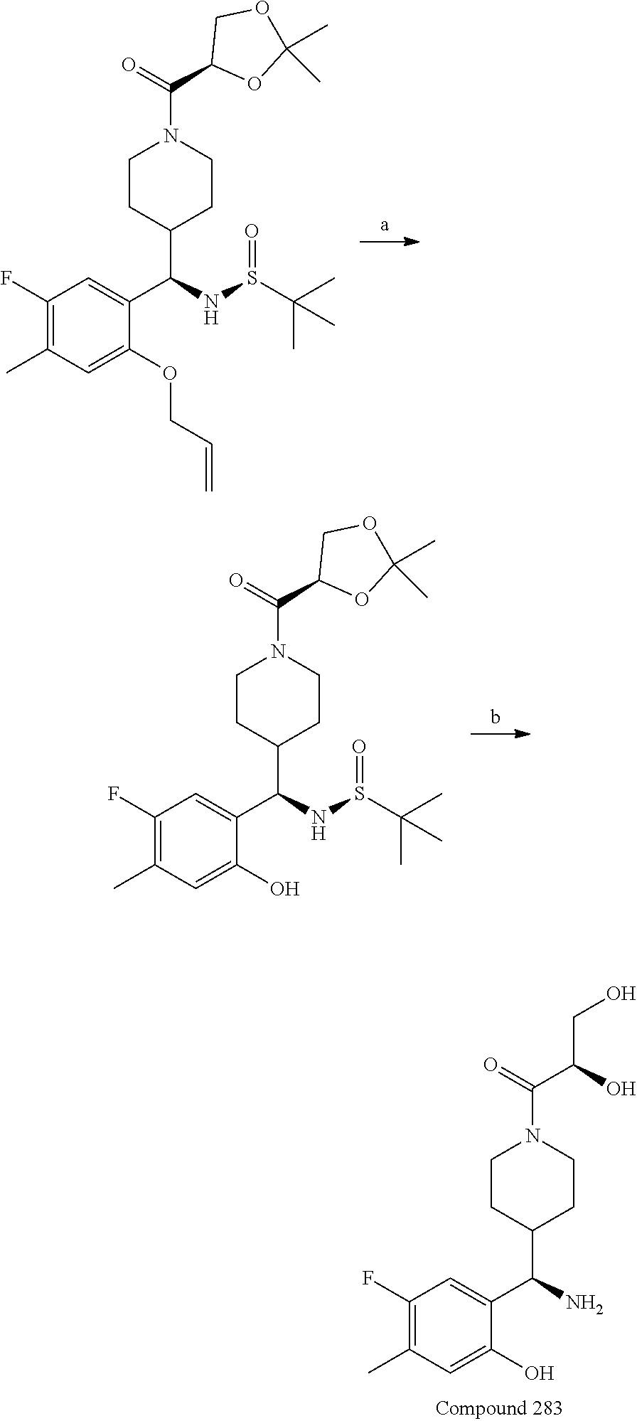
C(N1CCC(C(N)C2=CC(F)=C(C)C=C2O)CC1)(=O)C(O)CO.C(N1CCC(C(NS(C(C)(C)C)=O)C2=CC(F)=C(C)C=C2OCC=C)CC1)(=O)C1OC(C)(C)OC1.C(N1CCC(C(NS(C(C)(C)C)=O)C2=CC(F)=C(C)C=C2O)CC1)(=O)C1OC(C)(C)OC1
